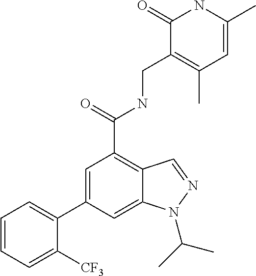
C1(C2=CC=CC=C2[CF3])=CC(C(NCC2=C(C)C=C(C)NC2=O)=O)=C2C(=C1)N(C(C)C)N=C2
